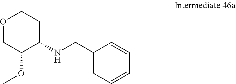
O1CC(OC)C(NCC2=CC=CC=C2)CC1
